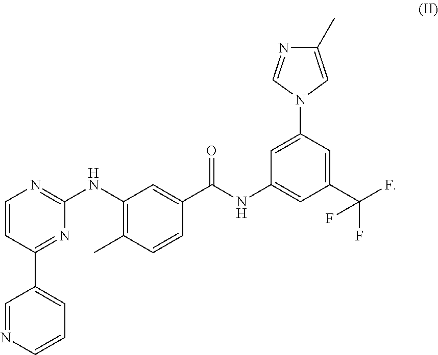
C1=CC(C2=CC=CN=C2)=NC(NC2=C(C)C=CC(C(NC3=CC(C(F)(F)F)=CC(N4C=C(C)N=C4)=C3)=O)=C2)=N1
